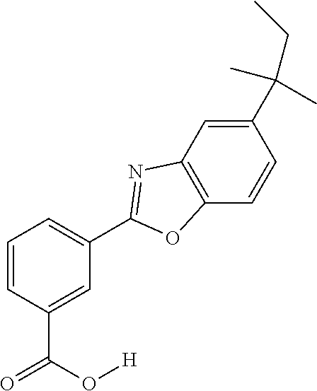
C1=C(C(O[H])=O)C=CC=C1C1=NC2=C(C=CC(C(CC)(C)C)=C2)O1
